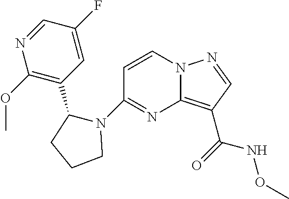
N1=CC(F)=CC(C2N(C3=NC4=C(C(=O)NOC)C=NN4C=C3)CCC2)=C1OC
